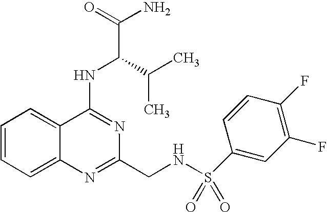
C1=CC=C2C(=C1)C(NC(C(C)C)C(N)=O)=NC(CNS(=O)(=O)C1=CC(F)=C(F)C=C1)=N2
